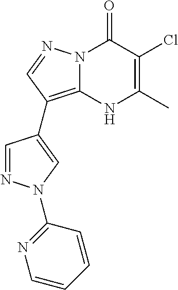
N12C(=C(C3=CN(C4=NC=CC=C4)N=C3)C=N1)NC(C)=C(Cl)C2=O
